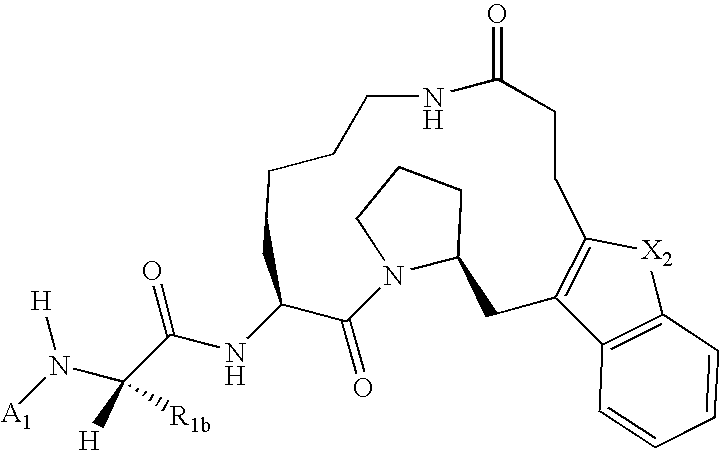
[A1]N([H])C(C(NC1C(=O)N2C(CCC2)CC2=C([X2]C3=C2C=CC=C3)CCC(=O)NCCCC1)=O)([H])[R1b]
